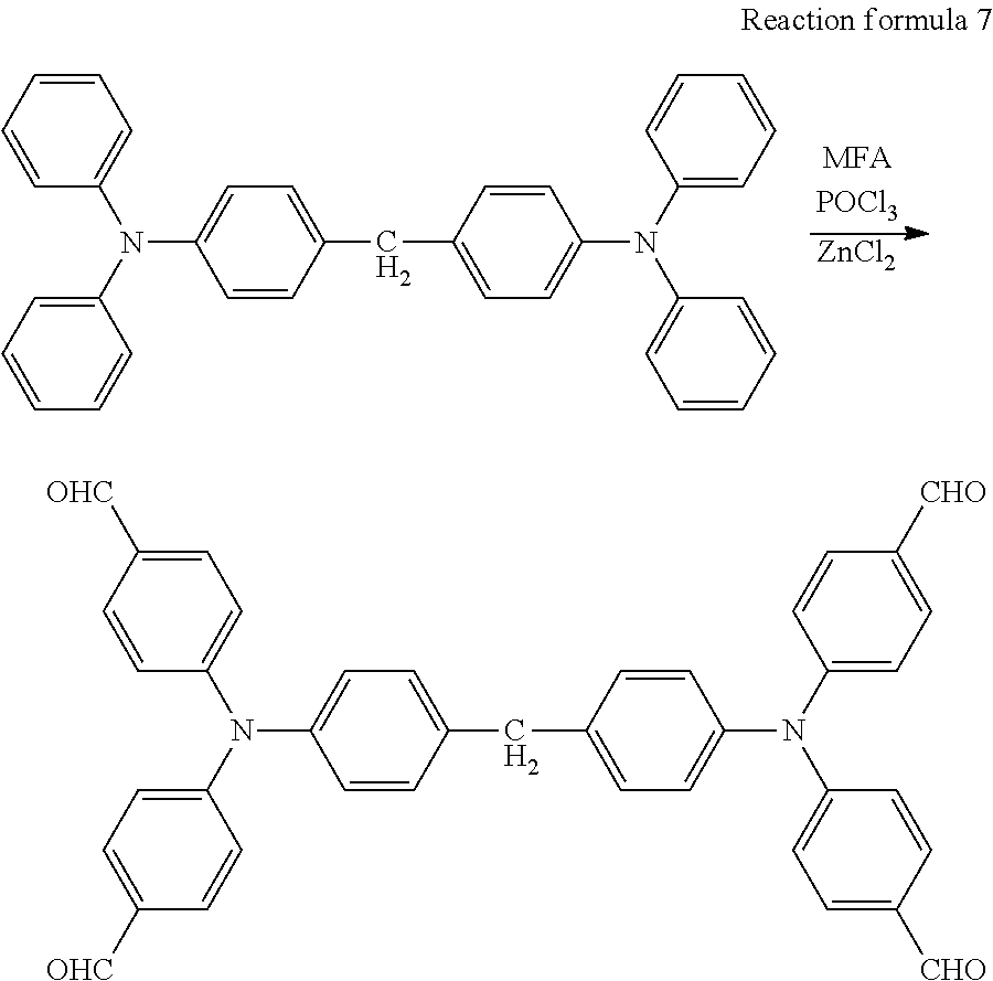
C1=CC(CC2=CC=C(N(C3=CC=CC=C3)C3=CC=CC=C3)C=C2)=CC=C1N(C1=CC=CC=C1)C1=CC=CC=C1.[ZnCl2].C1=CC(CC2=CC=C(N(C3=CC=C([CHO])C=C3)C3=CC=C([CHO])C=C3)C=C2)=CC=C1N(C1=CC=C([OHC])C=C1)C1=CC=C([OHC])C=C1
